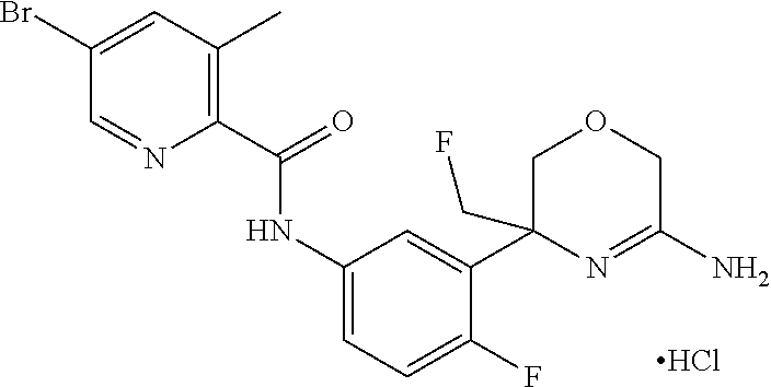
C1=NC(C(=O)NC2=CC=C(F)C(C3(CF)COCC(N)=N3)=C2)=C(C)C=C1Br.Cl
